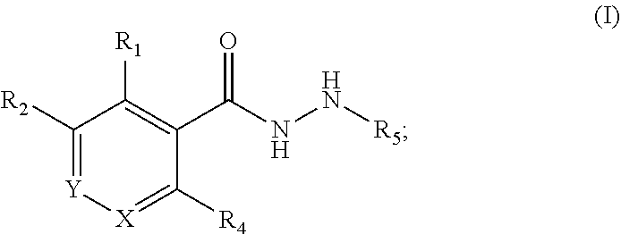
[Y]1=C([R2])C([R1])=C(C(=O)NN[R5])C([R4])=[X]1
